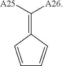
C1=CC(=C([A26])[A25])C=C1
